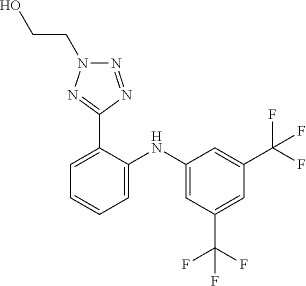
C1=C(C(F)(F)F)C=C(C(F)(F)F)C=C1NC1=CC=CC=C1C1=NN(CCO)N=N1
